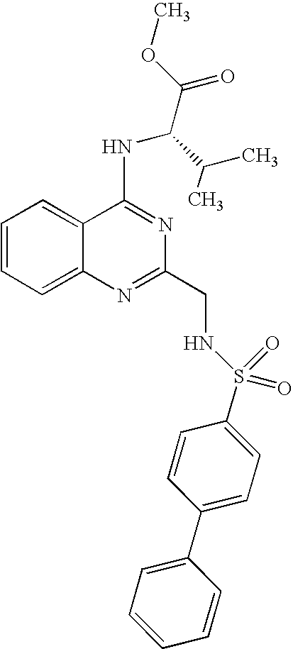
C1=CC=C2C(=C1)C(NC(C(OC)=O)C(C)C)=NC(CNS(=O)(=O)C1=CC=C(C3=CC=CC=C3)C=C1)=N2
